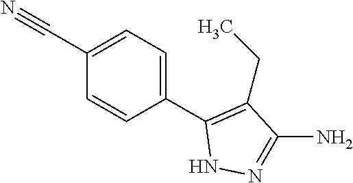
N1N=C(N)C(CC)=C1C1=CC=C(C#N)C=C1
